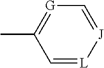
C1=[L][J]=C[G]=C1C
